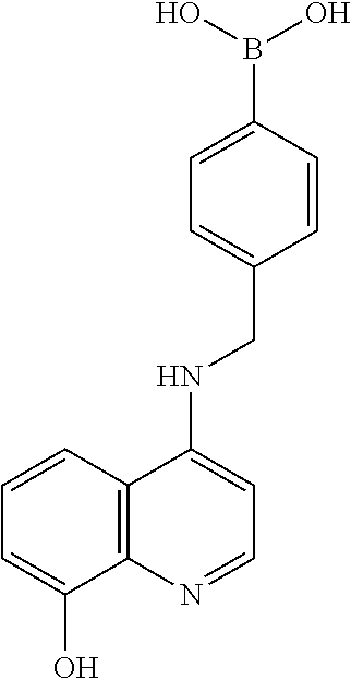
C1=CC2=C(C(O)=C1)N=CC=C2NCC1=CC=C(B(O)O)C=C1
